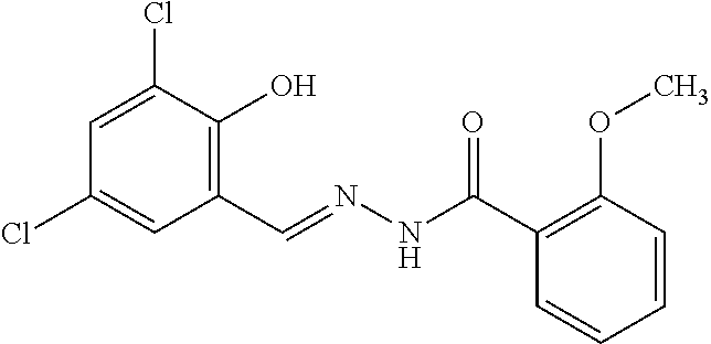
C1=C(Cl)C(O)=C(C=NNC(C2=C(OC)C=CC=C2)=O)C=C1Cl
